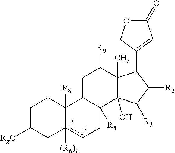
C1C([RgO])Cc2([(R6)L])cCC3([R5])C(C2([R8])C1)CC([R9])C1(C)C3(O)C([R3])C([R2])C1C1=CC(=O)OC1
